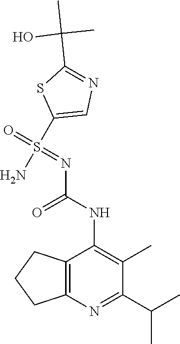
C12=C(N=C(C(C)C)C(C)=C1NC(=O)N=S(=O)(C1=CN=C(C(C)(C)O)S1)N)CCC2
